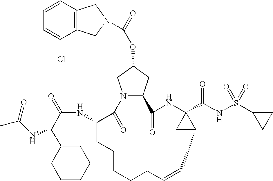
C12=C(C=CC=C1Cl)CN(C(=O)OC1CN3C(C1)C(=O)NC1(C(NS(C4CC4)(=O)=O)=O)CC1C=CCCCCCC(NC(=O)C(C1CCCCC1)NC(C)=O)C3=O)C2
